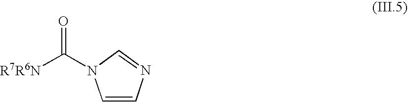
[R7R6N]C(N1C=CN=C1)=O
